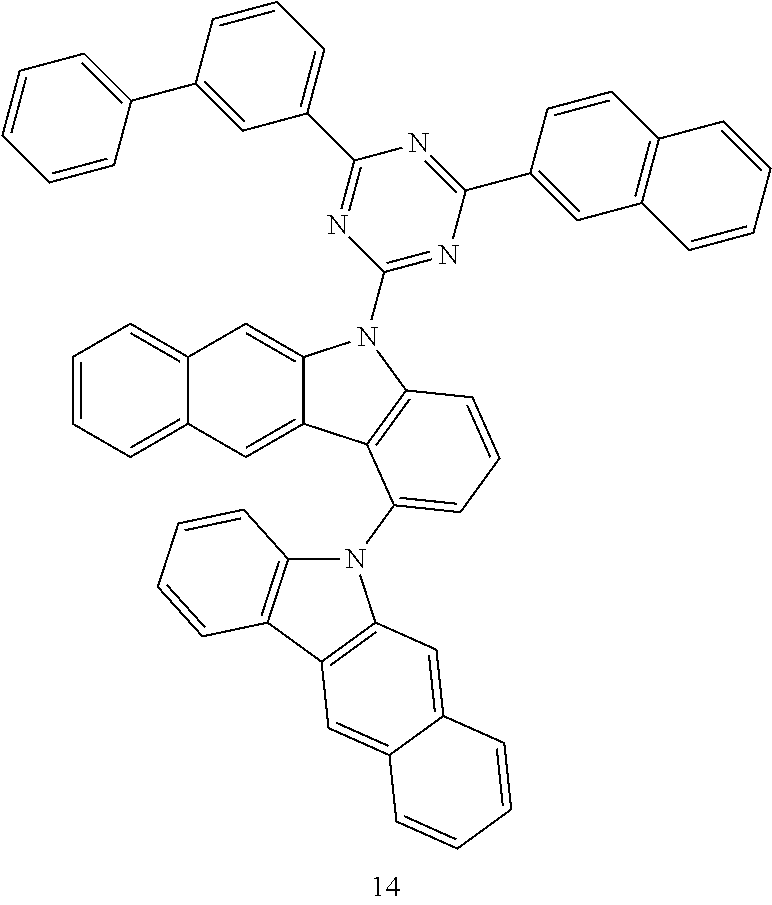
C1=CC(C2=CC=CC=C2)=CC(C2=NC(N3C4=CC5=CC=CC=C5C=C4C4=C3C=CC=C4N3C4=C(C5=C3C=C3C(=C5)C=CC=C3)C=CC=C4)=NC(C3=CC4=C(C=C3)C=CC=C4)=N2)=C1
